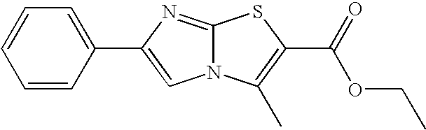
C1=CC=C(C2=CN3C(=N2)SC(C(=O)OCC)=C3C)C=C1
